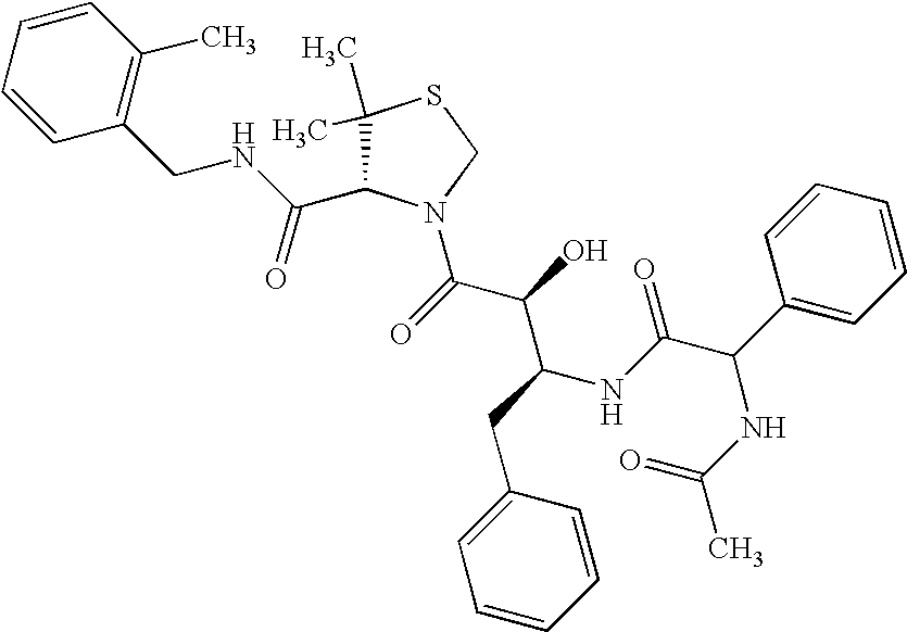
C1(C)(C)C(C(NCC2=C(C)C=CC=C2)=O)N(C(C(C(NC(C(C2=CC=CC=C2)NC(=O)C)=O)CC2=CC=CC=C2)O)=O)CS1
